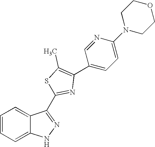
C1=CC=C2C(=C1)NN=C2C1=NC(C2=CC=C(N3CCOCC3)N=C2)=C(C)S1
